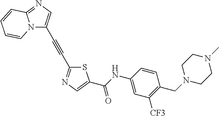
C(NC1=CC([CF3])=C(CN2CCN(C)CC2)C=C1)(=O)C1=CN=C(C#CC2=CN=C3N2C=CC=C3)S1
